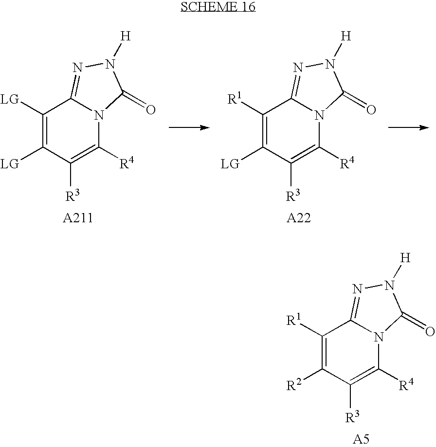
C1([R1])=C([R2])C([R3])=C([R4])N2C1=NN([H])C2=O.C1([LG])=C([LG])C([R3])=C([R4])N2C1=NN([H])C2=O.C1([R1])=C([LG])C([R3])=C([R4])N2C1=NN([H])C2=O
